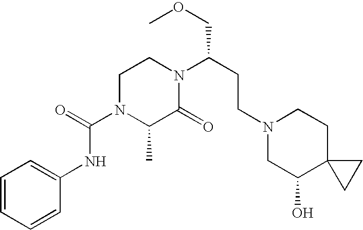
C12(CCN(CCC(COC)N3CCN(C(=O)NC4=CC=CC=C4)C(C)C3=O)CC1O)CC2
